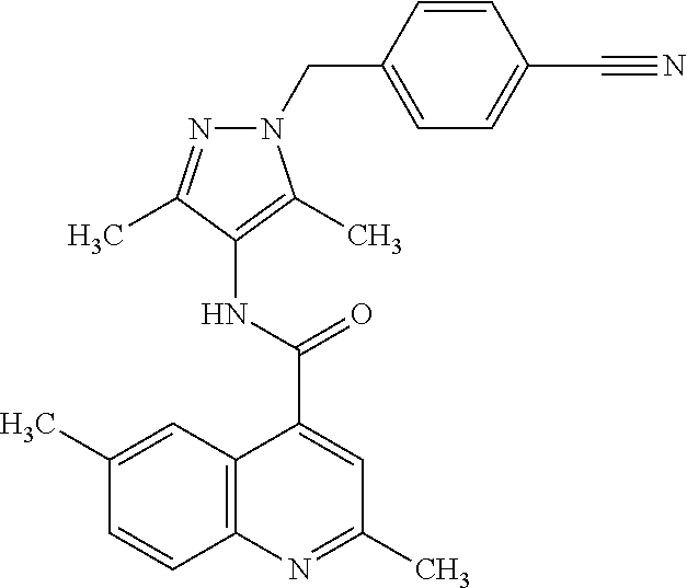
C12=C(N=C(C)C=C1C(=O)NC1=C(C)N(CC3=CC=C(C#N)C=C3)N=C1C)C=CC(C)=C2
